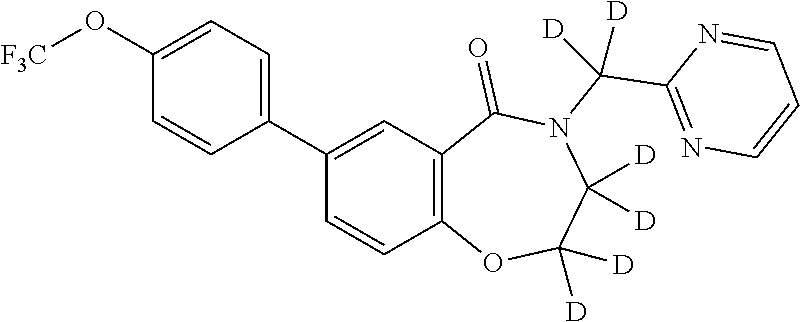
C1=C(O[F3C])C=CC(C2=CC3=C(C=C2)OC([D])([D])C([D])([D])N(C(C2=NC=CC=N2)([D])[D])C3=O)=C1
